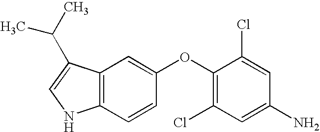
C12=C(C(C(C)C)=CN1)C=C(OC1=C(Cl)C=C(N)C=C1Cl)C=C2
